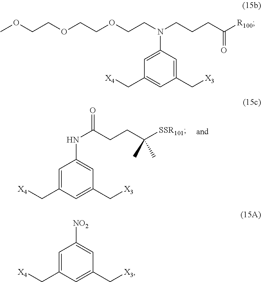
N(C(CCC([SSR101])(C)C)=O)C1=CC(C[X3])=CC(C[X4])=C1.C1(C[X3])=CC(N(CCOCCOCCOC)CCCC([R100])=O)=CC(C[X4])=C1.[NO2]C1=CC(C[X3])=CC(C[X4])=C1
